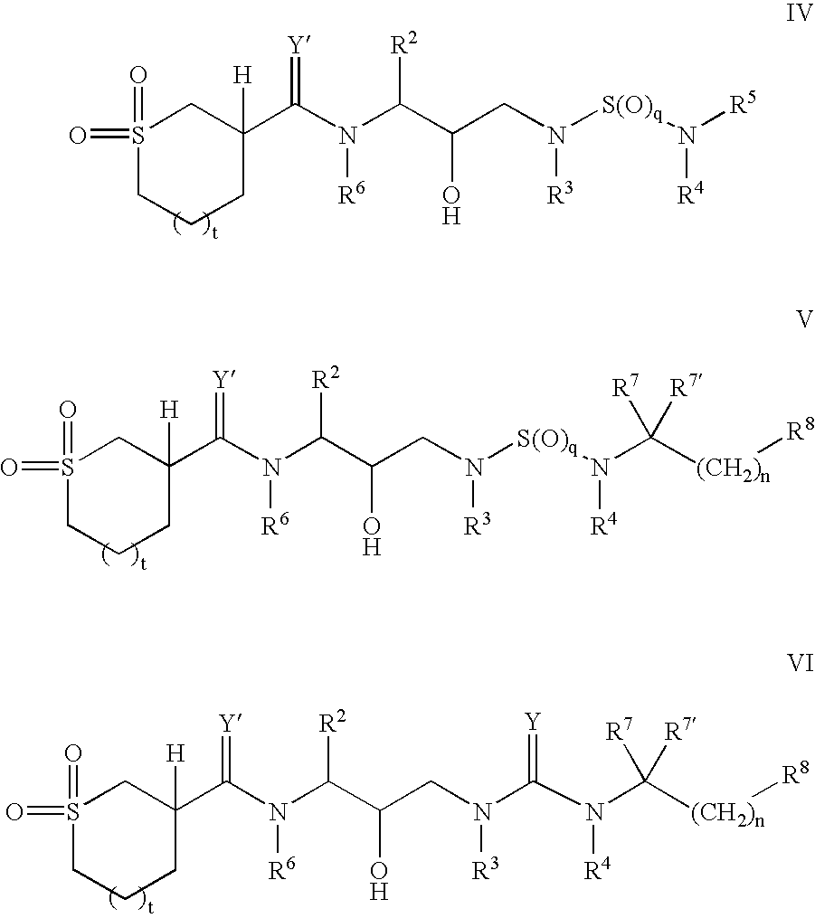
S1(=O)(=O)CCCC([H])(C(N(C(C(CN([S(O)q]N([R5])[R4])[R3])O)[R2])[R6])=[Y])C1.S1(=O)(=O)CCCC([H])(C(N(C(C(CN([S(O)q]N(C([(CH2)n][R8])([R7])[R7])[R4])[R3])O)[R2])[R6])=[Y])C1.S1(=O)(=O)CCCC([H])(C(N(C(C(CN(C(N(C([(CH2)n][R8])([R7])[R7])[R4])=[Y])[R3])O)[R2])[R6])=[Y])C1
